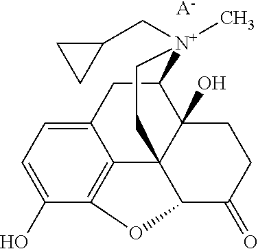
C12=CC=C(O)C3=C1C14C(O)(C(C2)[N+](CC2CC2)(C)CC1)CCC(=O)C4O3.[A-]
